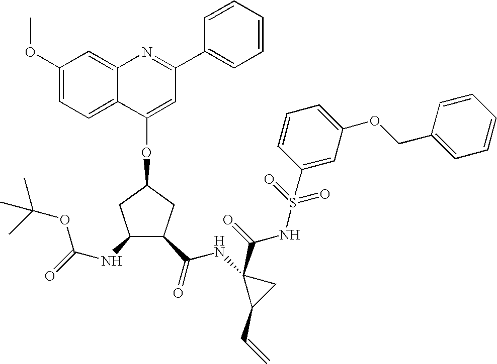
C1(OC)=CC=C2C(=C1)N=C(C1=CC=CC=C1)C=C2OC1CC(NC(=O)OC(C)(C)C)C(C(NC2(C(NS(=O)(=O)C3=CC(OCC4=CC=CC=C4)=CC=C3)=O)C(C=C)C2)=O)C1
